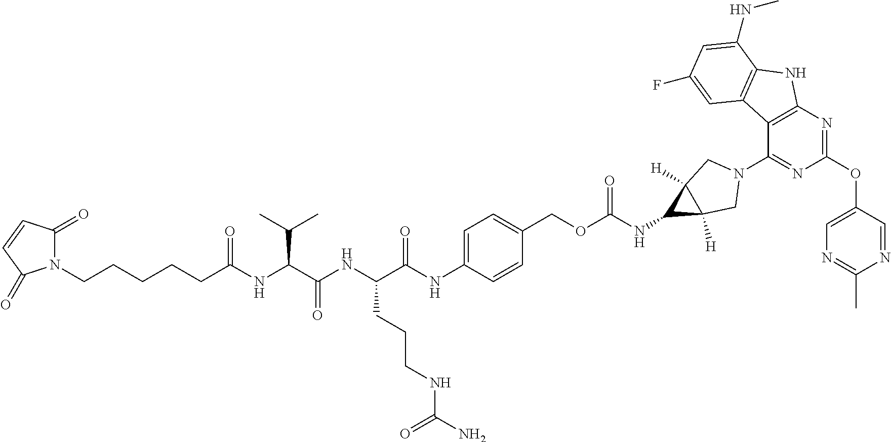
N1(CCCCCC(NC(C(NC(C(NC2=CC=C(COC(NC3C4([H])C3([H])CN(C3=NC(OC5=CN=C(C)N=C5)=NC5=C3C3=C(N5)C(NC)=CC(F)=C3)C4)=O)C=C2)=O)CCCNC(N)=O)=O)C(C)C)=O)C(=O)C=CC1=O
